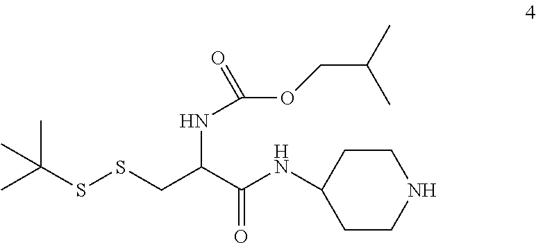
CC(SSCC(C(NC1CCNCC1)=O)NC(=O)OCC(C)C)(C)C
